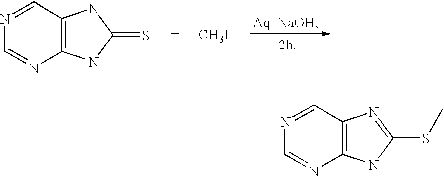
C1=NC2=C(C=N1)N=C(SC)N2.C1=NC2=C(C=N1)NC(=S)N2.[CH3I]
